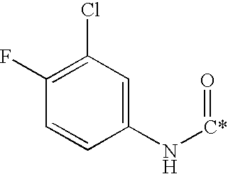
C1(F)=C(Cl)C=C(N[C*]=O)C=C1
